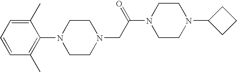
C1CN(C2CCC2)CCN1C(CN1CCN(C2=C(C)C=CC=C2C)CC1)=O
